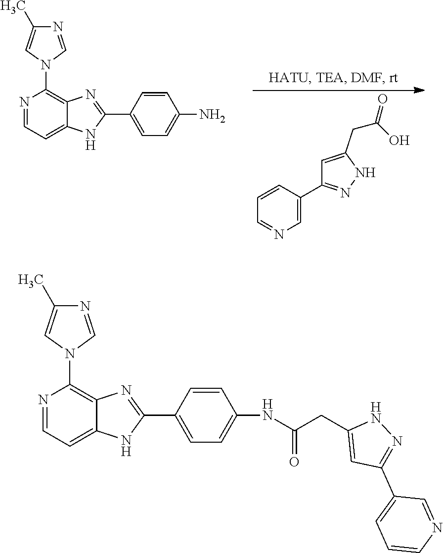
C1=C(C2=NNC(CC(=O)O)=C2)C=CC=N1.N1=CC=C2C(=C1N1C=NC(C)=C1)N=C(C1=CC=C(N)C=C1)N2.N1=CC=C2C(=C1N1C=NC(C)=C1)N=C(C1=CC=C(NC(CC3=CC(C4=CC=CN=C4)=NN3)=O)C=C1)N2
